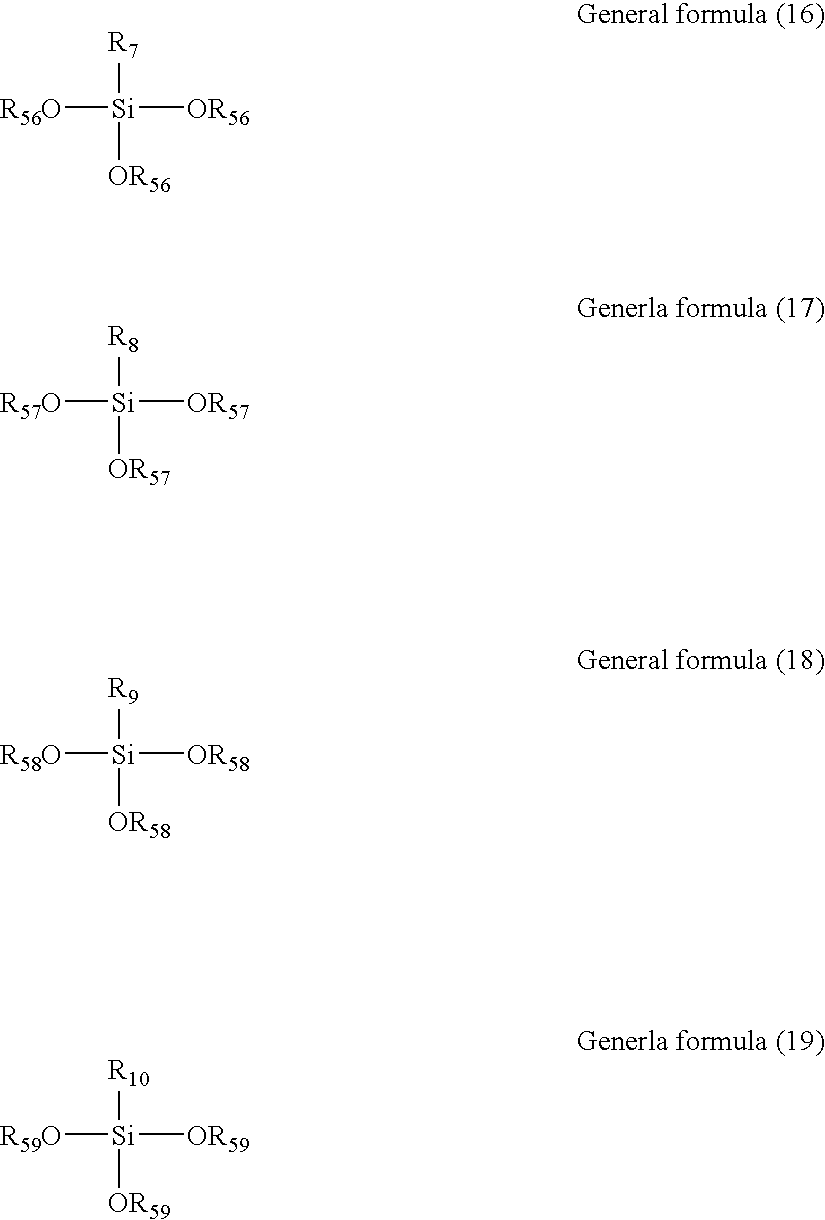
[R7][Si]([R56O])([OR56])[OR56].[R8][Si]([R57O])([OR57])[OR57].[R9][Si]([R58O])([OR58])[OR58].[R10][Si]([R59O])([OR59])[OR59]
